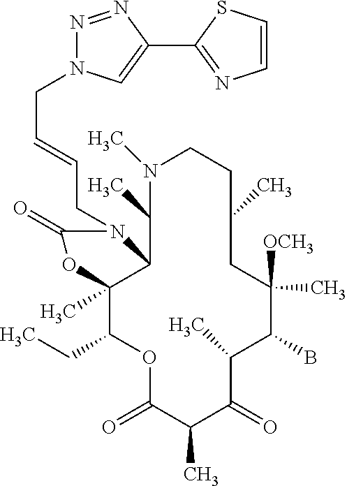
O1C(=O)C(C)C(=O)C(C)C(B)C([OCH3])(C)CC(C)CCN(C)C(C)C2C(C)(C1CC)OC(=O)N2CC=CCN1N=NC(C2=NC=CS2)=C1
